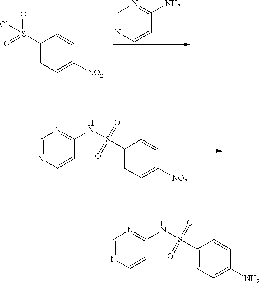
C1(S(=O)(=O)Cl)=CC=C([NO2])C=C1.C1=NC=CC(N)=N1.C1(S(=O)(=O)NC2=NC=NC=C2)=CC=C([NO2])C=C1.C1(S(=O)(=O)NC2=NC=NC=C2)=CC=C(N)C=C1
